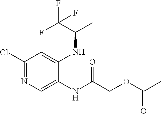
C1(Cl)=NC=C(NC(COC(C)=O)=O)C(NC(C(F)(F)F)C)=C1
